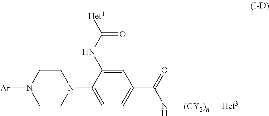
C1CN([Ar])CCN1C1=CC=C(C(N[(CY2)n][Het3])=O)C=C1NC([Het1])=O
